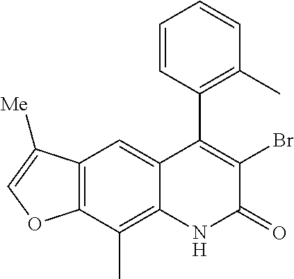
C12=C(C(C)=C3C(=C1)C(C1=C(C)C=CC=C1)=C(Br)C(=O)N3)OC=C2[Me]
